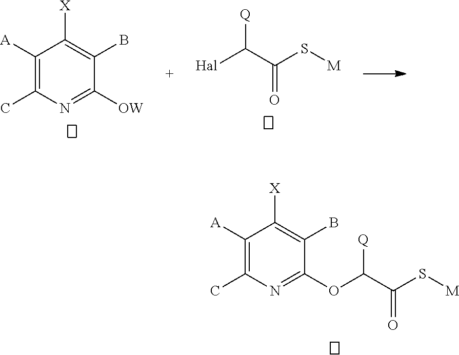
C1([A])=C(C)N=C(OC(C(S[M])=O)[Q])C(B)=C1[X].C1([A])=C(C)N=C([OW])C(B)=C1[X].[Hal]C(C(S[M])=O)[Q]
